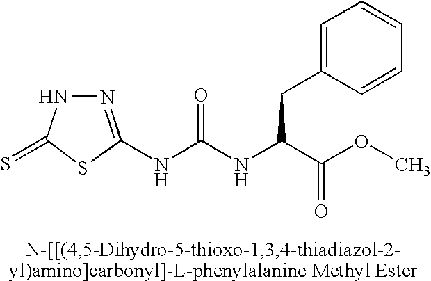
C1(=S)SC(NC(NC(C(OC)=O)CC2=CC=CC=C2)=O)=NN1
